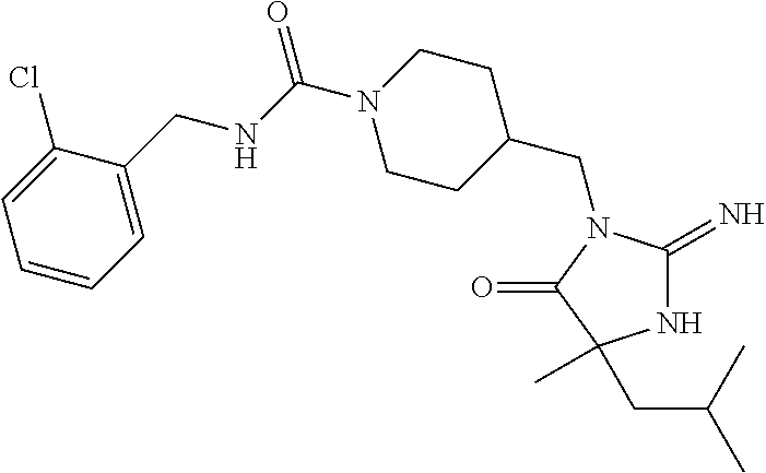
C1C(CN2C(=N)NC(C)(CC(C)C)C2=O)CCN(C(NCC2=CC=CC=C2Cl)=O)C1
